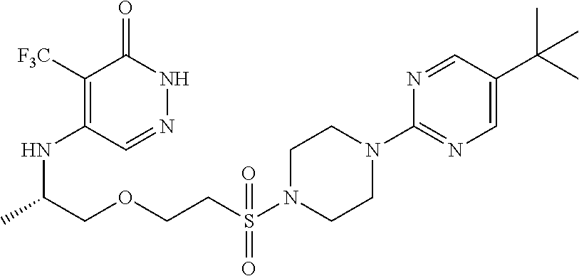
C1([F3C])=C(NC(COCCS(N2CCN(C3=NC=C(C(C)(C)C)C=N3)CC2)(=O)=O)C)C=NNC1=O
